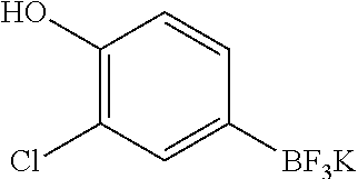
C1(O)=C(Cl)C=C([BF3K])C=C1
